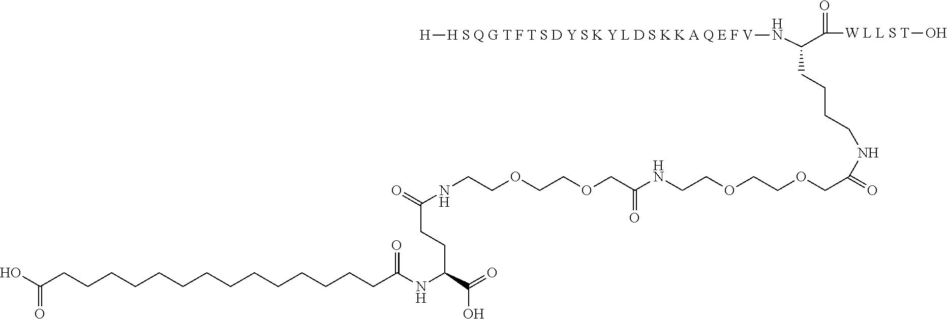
[H S Q G T F T S D Y S K Y L D S K K A Q E F V]([H])NC(C([W L L S T]O)=O)CCCCNC(COCCOCCNC(COCCOCCNC(CCC(NC(CCCCCCCCCCCCCCC(O)=O)=O)C(=O)O)=O)=O)=O
